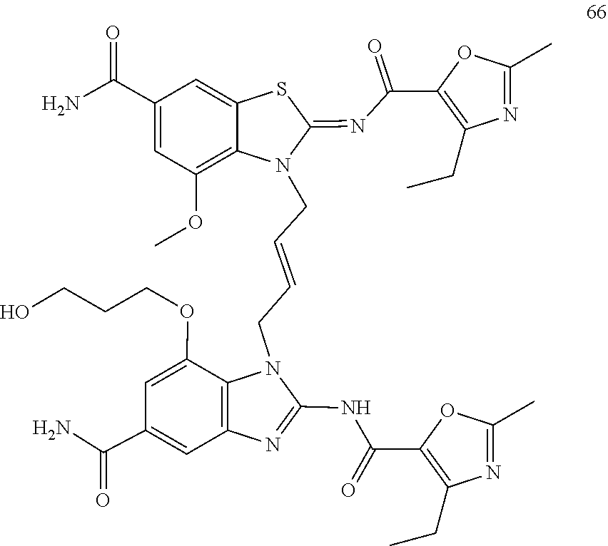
N(C1=NC2=C(N1CC=CCN1C(=NC(=O)C3=C(CC)N=C(C)O3)SC3=CC(C(N)=O)=CC(OC)=C13)C(OCCCO)=CC(C(=O)N)=C2)C(C1=C(CC)N=C(C)O1)=O
